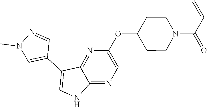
O(C1CCN(C(C=C)=O)CC1)C1=CN=C2C(=N1)C(C1=CN(C)N=C1)=CN2
